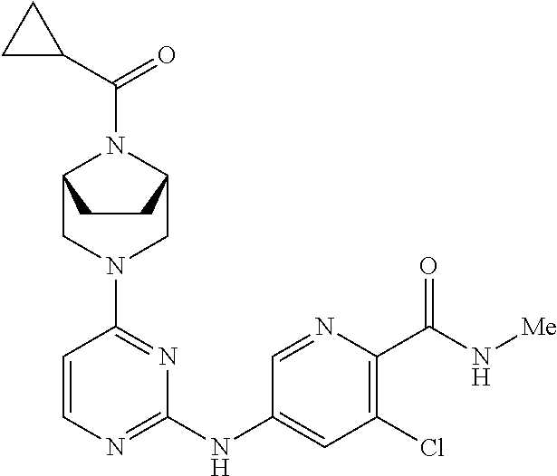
C1=CN=C(NC2=CC(Cl)=C(C(N[Me])=O)N=C2)N=C1N1CC2N(C(C3CC3)=O)C(C1)CC2
